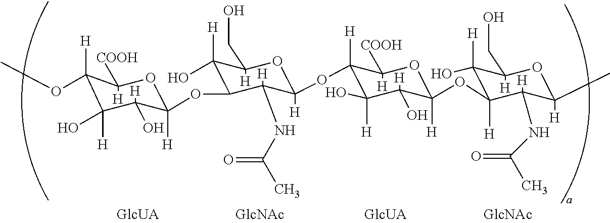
C1(O)([H])C(OC2([H])C(O)([H])C([H])(O)C(OC3([H])C(NC(C)=O)([H])C(OC4([H])C(O)([H])C([H])(O)C(OC)([H])C([COOH])([H])O4)C(O)([H])C(CO)([H])O3)([H])C([COOH])([H])O2)([H])C(NC(=O)C)([H])C(C)([H])OC1(CO)[H]
